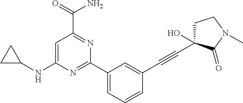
C1(C2=CC=CC(C#CC3(O)CCN(C)C3=O)=C2)=NC(NC2CC2)=CC(C(=O)N)=N1
